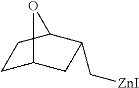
C1C2CC(C[ZnI])C(C1)O2
